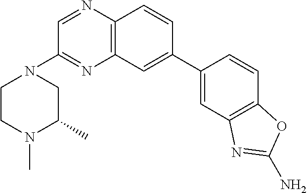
C1(C2=CC3=C(C=C2)N=CC(N2CCN(C)C(C)C2)=N3)=CC2=C(C=C1)OC(N)=N2
